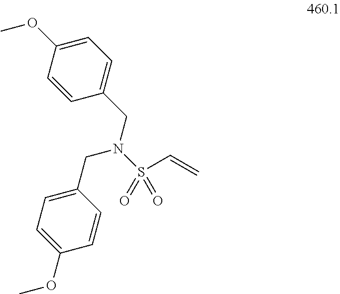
C1=C(OC)C=CC(CN(CC2=CC=C(OC)C=C2)S(=O)(C=C)=O)=C1
